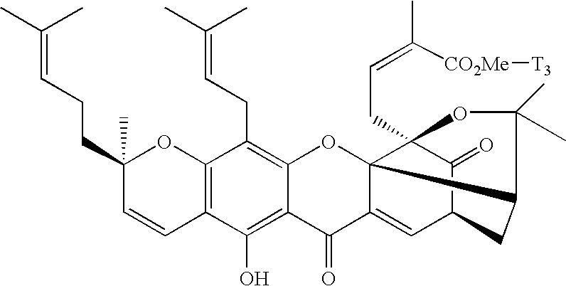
C1(CCC=C(C)C)(C)C=CC2=C(O1)C(CC=C(C)C)=C1C(=C2O)C(=O)C2=CC3C(=O)C4(CC=C(C)[CO2Me][T3])C2(O1)C(C(C)(C)O4)C3
